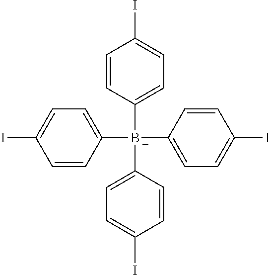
C1=CC([B-](C2=CC=C(I)C=C2)(C2=CC=C(I)C=C2)C2=CC=C(I)C=C2)=CC=C1I
